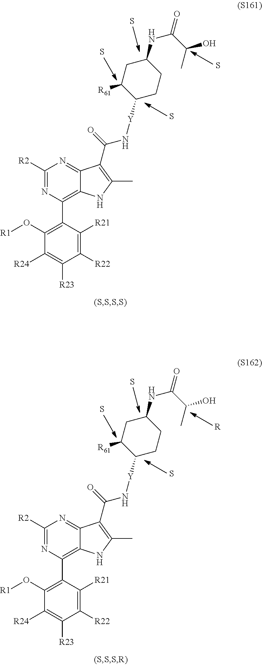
C1([R2])=NC(C2=C(O[R1])C([R24])=C([R23])C([R22])=C2[R21])=C2C(=N1)C(C(=O)N[Y]C1CCC(NC(C(C)O)=O)CC1[R61])=C(C)N2.S.S.S.S.C1([R2])=NC(C2=C(O[R1])C([R24])=C([R23])C([R22])=C2[R21])=C2C(=N1)C(C(=O)N[Y]C1CCC(NC(C(C)O)=O)CC1[R61])=C(C)N2.S.S.[R].S
